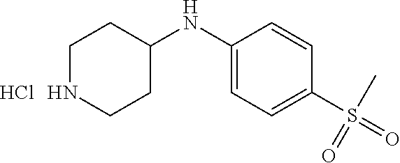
C1NCCC(NC2=CC=C(S(=O)(C)=O)C=C2)C1.Cl
